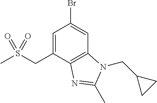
C1(Br)=CC2=C(C(CS(C)(=O)=O)=C1)N=C(C)N2CC1CC1
